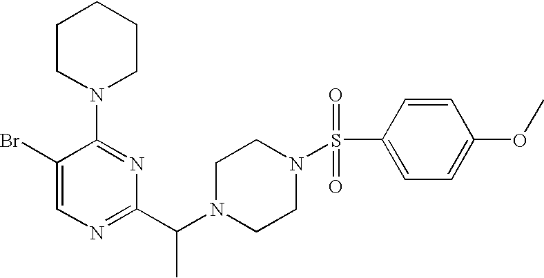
C1=C(Br)C(N2CCCCC2)=NC(C(N2CCN(S(=O)(=O)C3=CC=C(OC)C=C3)CC2)C)=N1
